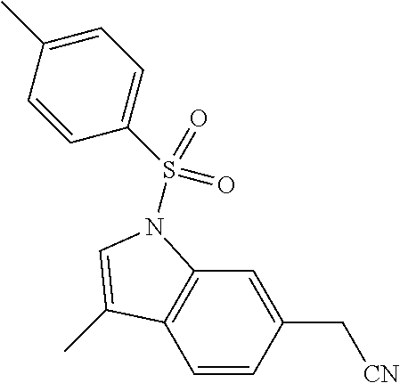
C1=CC(C[CN])=CC2=C1C(C)=CN2S(C1=CC=C(C)C=C1)(=O)=O
